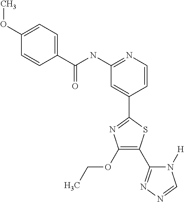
C1(C(NC2=NC=CC(C3=NC(OCC)=C(C4=NN=CN4[H])S3)=C2)=O)=CC=C(OC)C=C1
